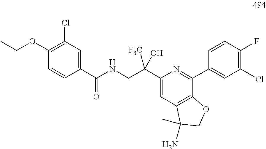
C1(Cl)=C(OCC)C=CC(C(NCC(C2=CC3=C(C(C4=CC(Cl)=C(F)C=C4)=N2)OCC3(C)N)(O)[F3C])=O)=C1
